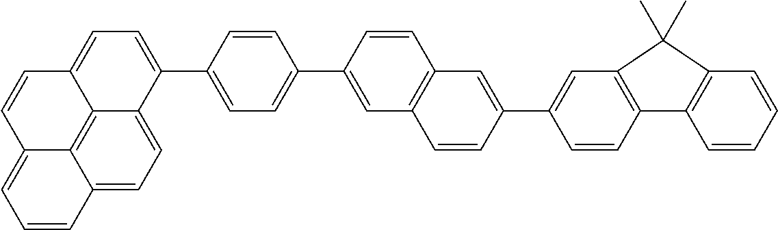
C1(C2=CC3=C(C=C(C4=CC=C(C5=CC=C6C7=C8C(=CC=C75)C=CC=C8C=C6)C=C4)C=C3)C=C2)=CC2=C(C=C1)C1=C(C=CC=C1)C2(C)C
